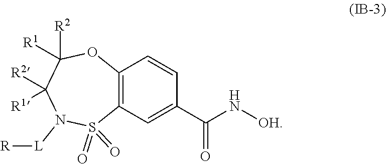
[L](N1S(=O)(=O)C2=C(OC([R2])([R1])C1([R1])[R2])C=CC(C(N[OH])=O)=C2)[R]
